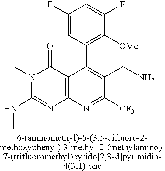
C1(F)=CC(C2=C(CN)C([CF3])=NC3=C2C(=O)N(C)C(NC)=N3)=C([OMe])C(F)=C1
